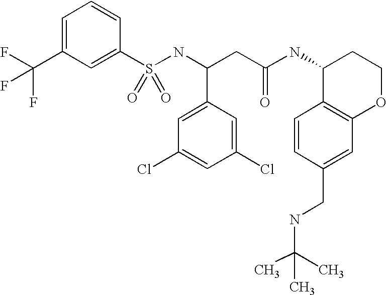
C1=C(C(F)(F)F)C=C(S(NC(CC(NC2C3=C(OCC2)C=C(CNC(C)(C)C)C=C3)=O)C2=CC(Cl)=CC(Cl)=C2)(=O)=O)C=C1
